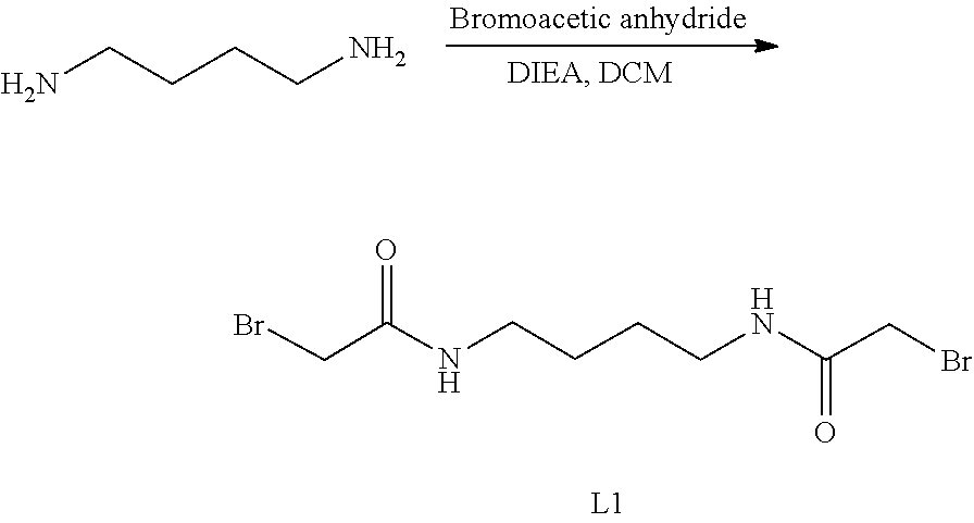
C(CCCN)N.C(CBr)(=O)NCCCCNC(=O)CBr
